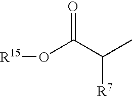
[R15]OC(C(C)[R7])=O
